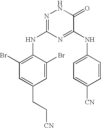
N1=C(NC2=C(Br)C=C(CC[CN])C=C2Br)N=C(NC2=CC=C([CN])C=C2)C(=O)N1
